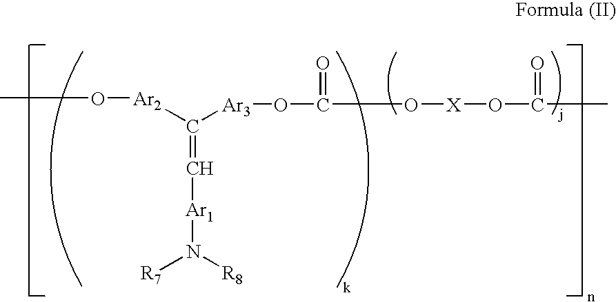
CO[Ar2]C([Ar3]OC(=O)O[X]OC(=O)C)=C[Ar1]N([R7])[R8]
